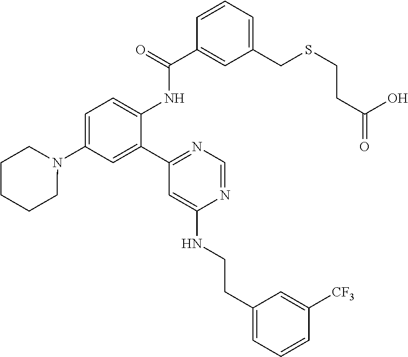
C1=C(N2CCCCC2)C=C(C2=NC=NC(NCCC3=CC=CC([CF3])=C3)=C2)C(NC(C2=CC(CSCCC(=O)O)=CC=C2)=O)=C1
